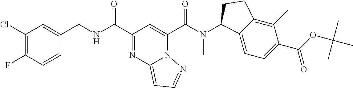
C1=CC(F)=C(Cl)C=C1CNC(=O)C1=NC2=CC=NN2C(C(N(C2C3=CC=C(C(OC(C)(C)C)=O)C(C)=C3CC2)C)=O)=C1
